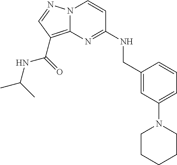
N12C(=C(C(=O)NC(C)C)C=N1)N=C(NCC1=CC(N3CCCCC3)=CC=C1)C=C2
